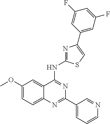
C1(OC)=CC=C2C(=C1)C(NC1=NC(C3=CC(F)=CC(F)=C3)=CS1)=NC(C1=CC=CN=C1)=N2
